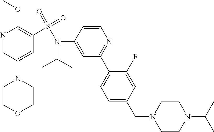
C1COCCN1C1=CC(S(=O)(=O)N(C2=CC(C3=CC=C(CN4CCN(C(C)C)CC4)C=C3F)=NC=C2)C(C)C)=C(OC)N=C1
